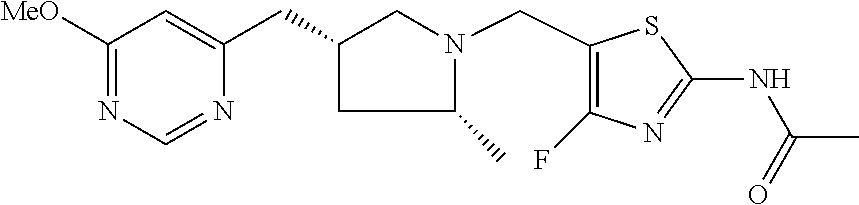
C1([MeO])=NC=NC(CC2CN(CC3=C(F)N=C(NC(C)=O)S3)C(C)C2)=C1
